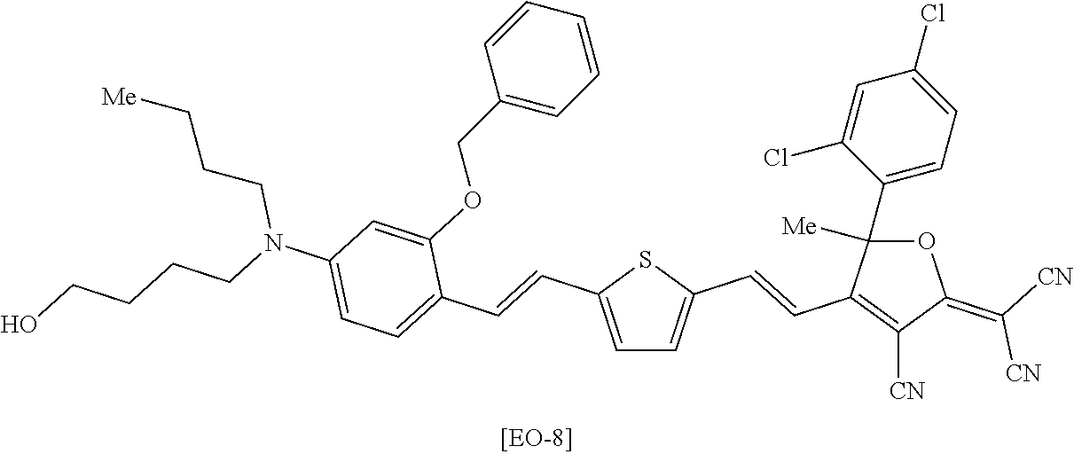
C1=C(C=CC2=CC=C(N(CCCCO)CCC[Me])C=C2OCC2=CC=CC=C2)SC(C=CC2=C([CN])C(=C([CN])[CN])OC2([Me])C2=CC=C(Cl)C=C2Cl)=C1
